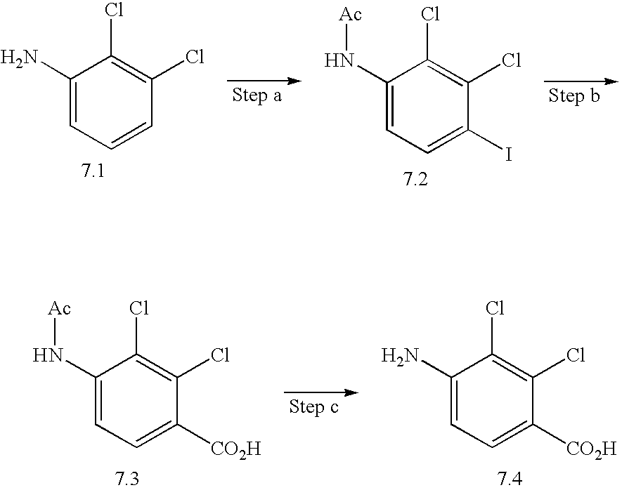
C1(Cl)=C(Cl)C(N[Ac])=CC=C1I.C1(N)=CC=CC(Cl)=C1Cl.C1(N[Ac])=CC=C([CO2H])C(Cl)=C1Cl.C1(N)=CC=C([CO2H])C(Cl)=C1Cl
